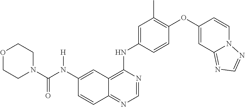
C12=NC=NC(NC3=CC(C)=C(OC4=CC5=NC=NN5C=C4)C=C3)=C1C=C(N(C(N1CCOCC1)=O)[H])C=C2
